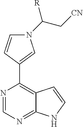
N1(C([R])C[CN])C=CC(C2=C3C(=NC=N2)NC=C3)=C1
